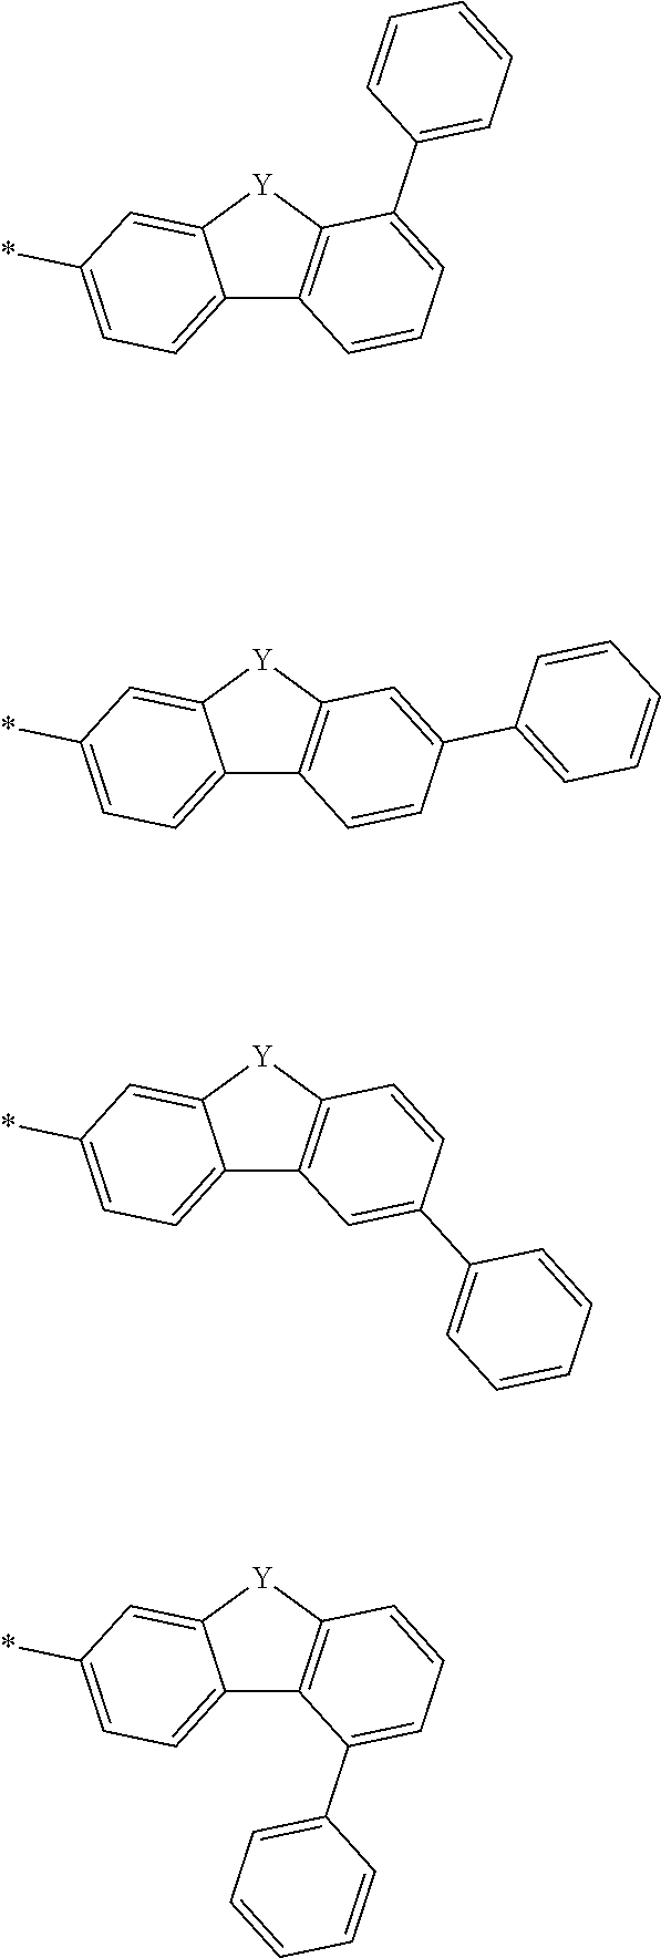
C12=CC=C(*)C=C1[Y]C1=C2C=CC=C1C1=CC=CC=C1.C12=CC=C(*)C=C1[Y]C1=C2C=CC(C2=CC=CC=C2)=C1.C12=CC=C(*)C=C1[Y]C1=C2C=C(C2=CC=CC=C2)C=C1.C12=CC=C(*)C=C1[Y]C1=C2C(C2=CC=CC=C2)=CC=C1
